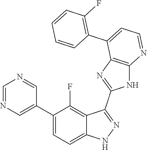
C1=NC=C(C2=CC=C3C(=C2F)C(C2=NC4=C(N2)N=CC=C4C2=C(F)C=CC=C2)=NN3)C=N1
